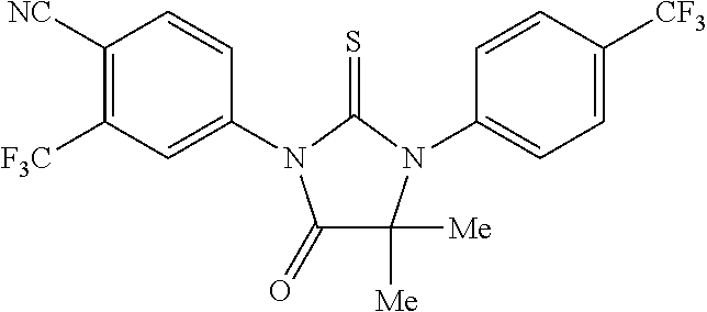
C1(=O)C([Me])([Me])N(C2=CC=C([CF3])C=C2)C(=S)N1C1=CC([F3C])=C([NC])C=C1
